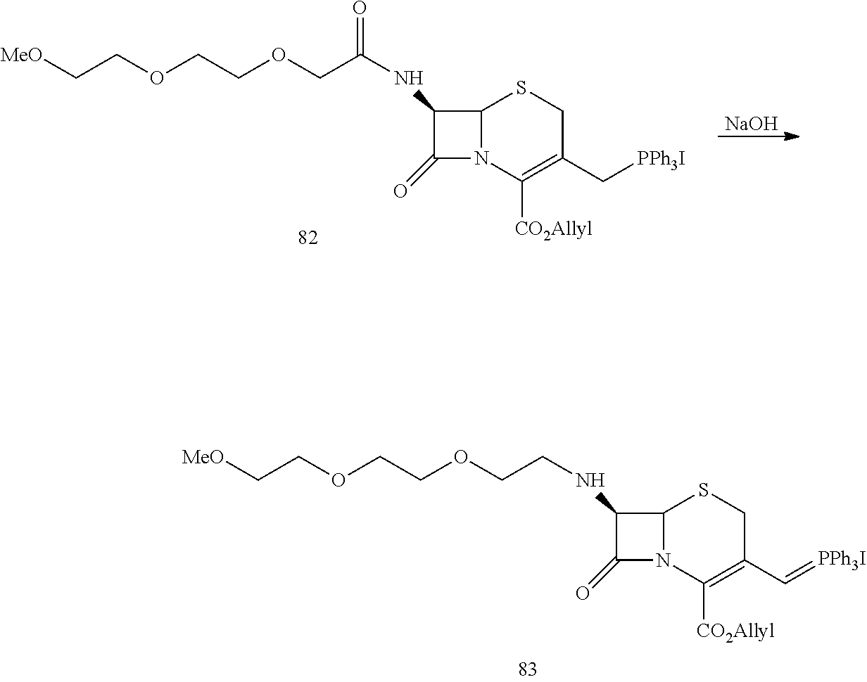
[MeO]CCOCCOCCNC1C(=O)N2C1SCC(C=[PPh3I])=C2[CO2Allyl].[NaOH].[MeO]CCOCCOCC(=O)NC1C(=O)N2C1SCC(C[PPh3I])=C2[CO2Allyl]
